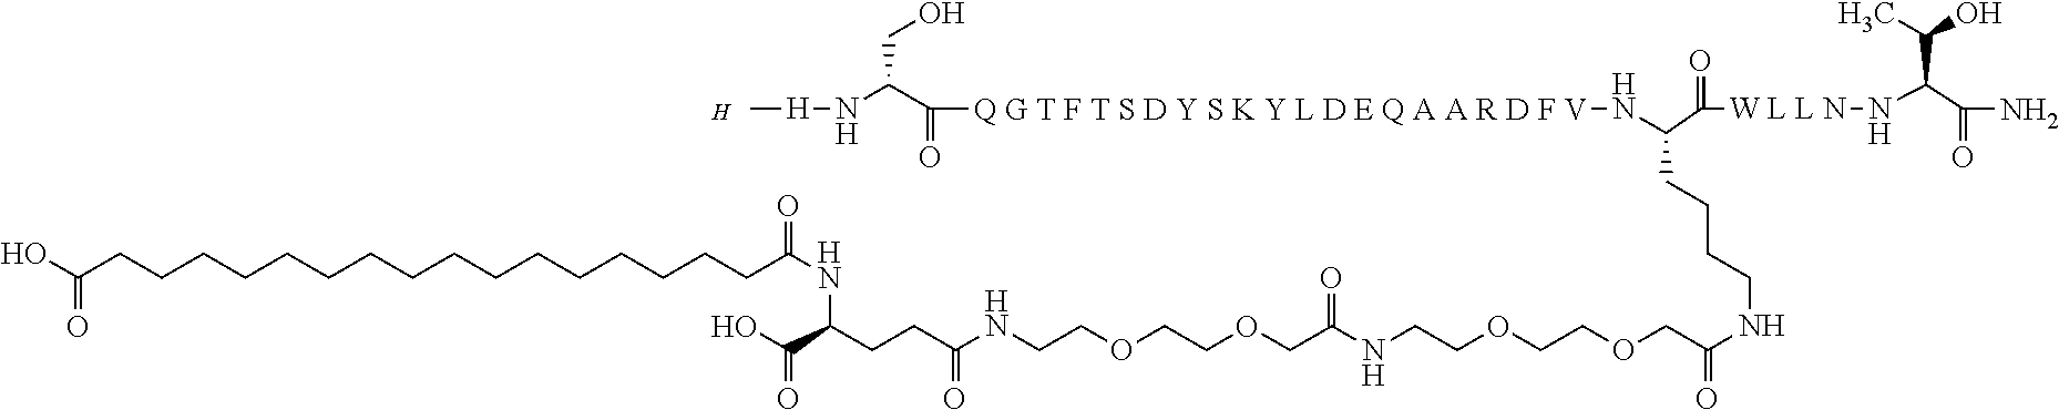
O=C(O)CCCCCCCCCCCCCCCCC(NC(CCC(NCCOCCOCC(NCCOCCOCC(NCCCCC(N[Q G T F T S D Y S K Y L D E Q A A R D F V]C(C(N[H]C)CO)=O)C([W L L N]NC(C(N)=O)C(C)O)=O)=O)=O)=O)C(O)=O)=O.[H]
